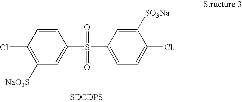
C1=CC(S(C2=CC=C(Cl)C([SO3Na])=C2)(=O)=O)=CC([NaO3S])=C1Cl.[SDCDPS]
